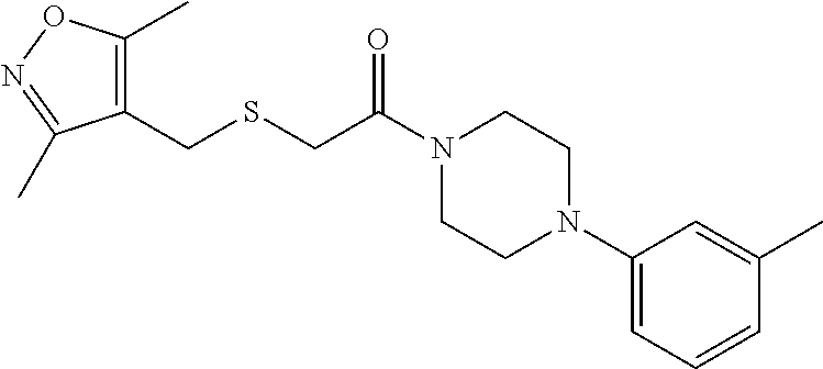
N1(C(CSCC2=C(C)ON=C2C)=O)CCN(C2=CC=CC(C)=C2)CC1
